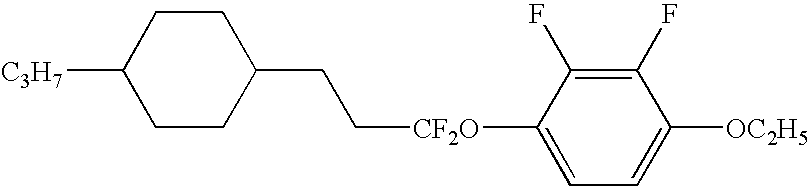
C1(CC[CF2O]C2=CC=C([OC2H5])C(F)=C2F)CCC([C3H7])CC1
